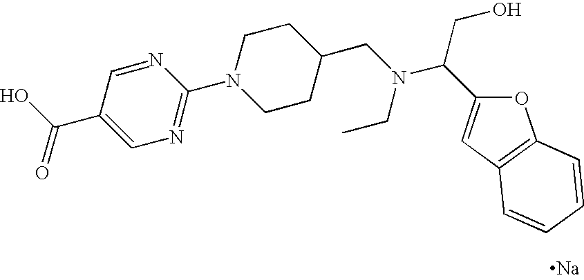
N1=CC(C(O)=O)=CN=C1N1CCC(CN(CC)C(C2=CC3=C(O2)C=CC=C3)CO)CC1.[Na]
